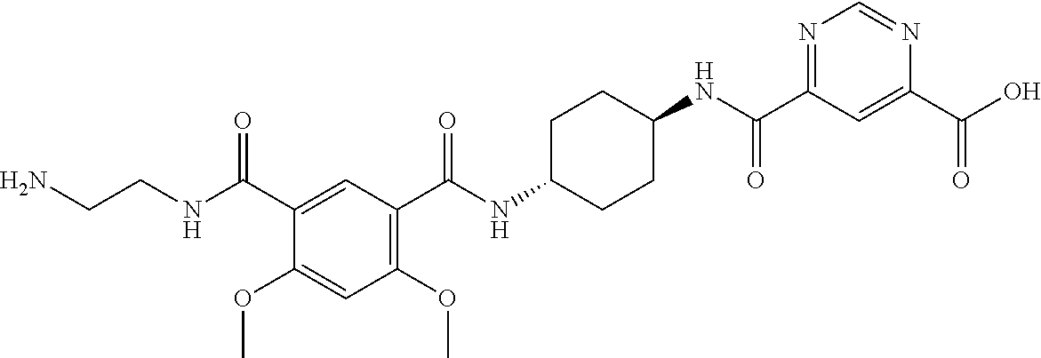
C1(C(O)=O)=CC(C(NC2CCC(NC(C3=C(OC)C=C(OC)C(C(NCCN)=O)=C3)=O)CC2)=O)=NC=N1
